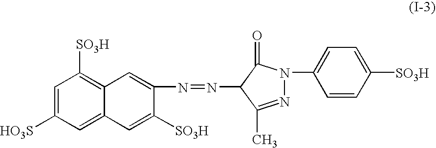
C1=C([HO3S])C=C2C(=C1[SO3H])C=C(N=NC1C(C)=NN(C3=CC=C([SO3H])C=C3)C1=O)C([SO3H])=C2
